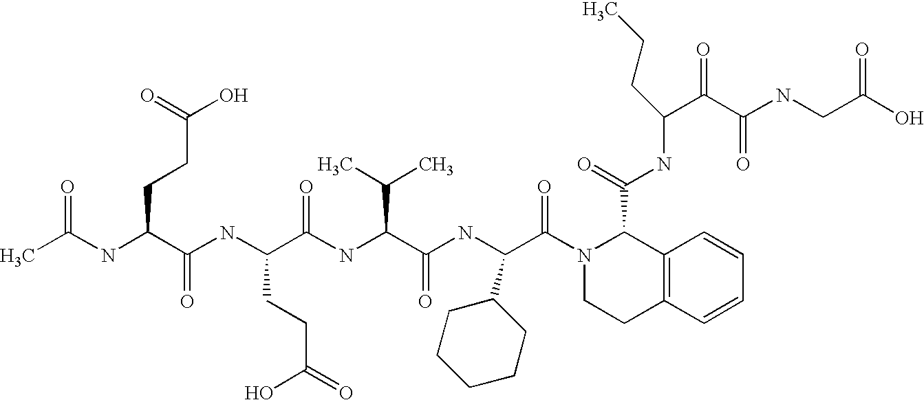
CC(NC(C(NC(C(NC(C(NC(C(N1CCC2=C(C1C(=O)NC(C(C(NCC(O)=O)=O)=O)CCC)C=CC=C2)=O)C1CCCCC1)=O)C(C)C)=O)CCC(=O)O)=O)CCC(O)=O)=O
